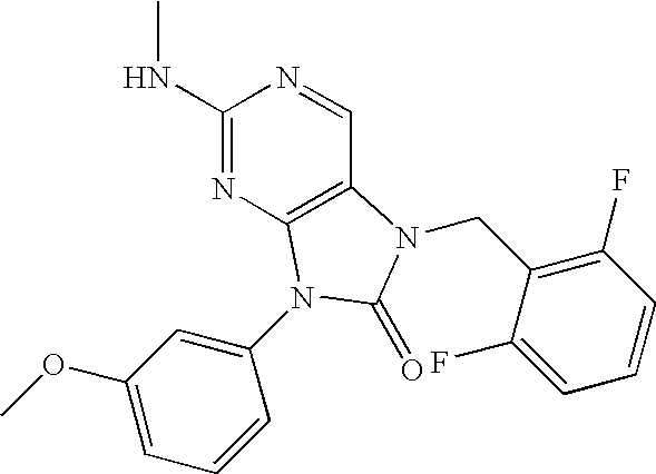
C1(NC)=NC2=C(C=N1)N(CC1=C(F)C=CC=C1F)C(=O)N2C1=CC(OC)=CC=C1
